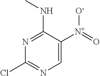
C1=C([N+]([O-])=O)C(NC)=NC(Cl)=N1
